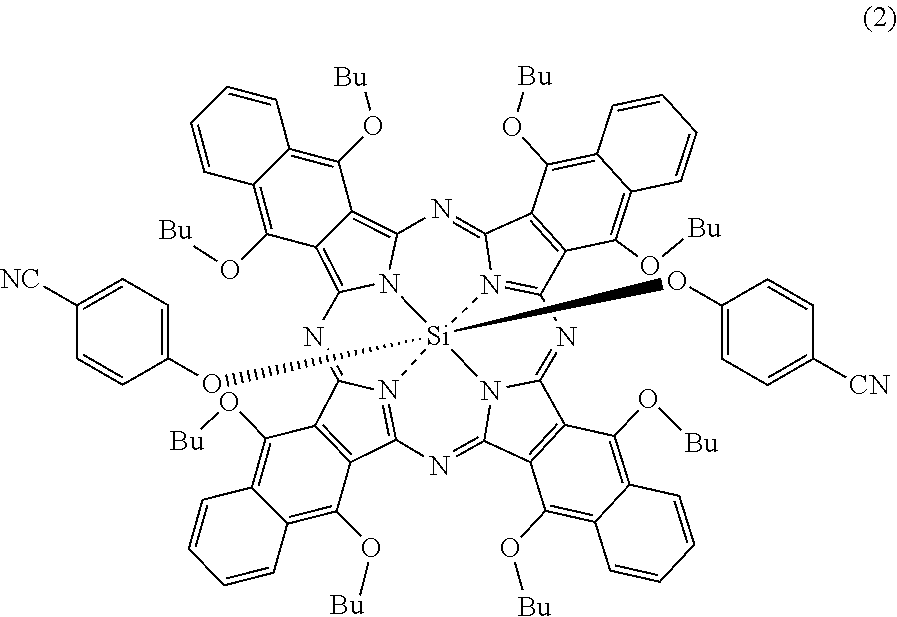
C12=C(O[Bu])C3=C4N5C(=C3C(O[Bu])=C1C=CC=C2)N=C1N2=C(C3=C1C(O[Bu])=C1C(=C3O[Bu])C=CC=C1)N=C1N3[Si]52(OC2=CC=C([CN])C=C2)(OC2=CC=C([NC])C=C2)N2=C(C5=C(C(O[Bu])=C6C(=C5O[Bu])C=CC=C6)C2=N4)N=C3C2=C1C(O[Bu])=C1C(=C2O[Bu])C=CC=C1
